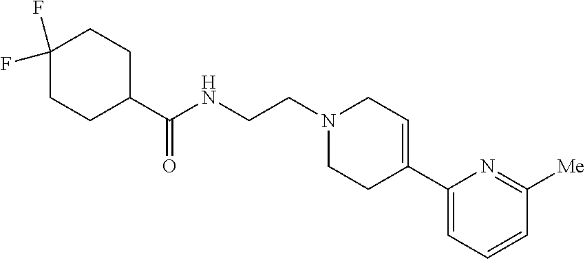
C(NCCN1CCC(C2=CC=CC([Me])=N2)=CC1)(=O)C1CCC(F)(F)CC1
